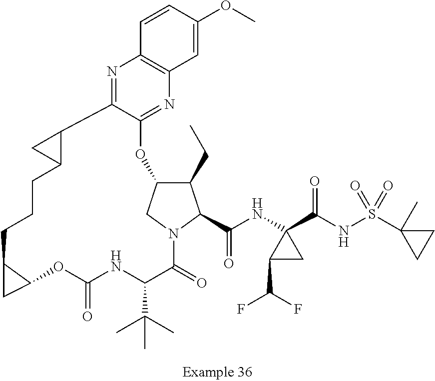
N1=C2C(=NC3=C1C=CC(OC)=C3)OC1C(CC)C(C(NC3(C(NS(C4(C)CC4)(=O)=O)=O)C(C(F)F)C3)=O)N(C1)C(=O)C(C(C)(C)C)NC(=O)OC1C(CCCC3C2C3)C1
